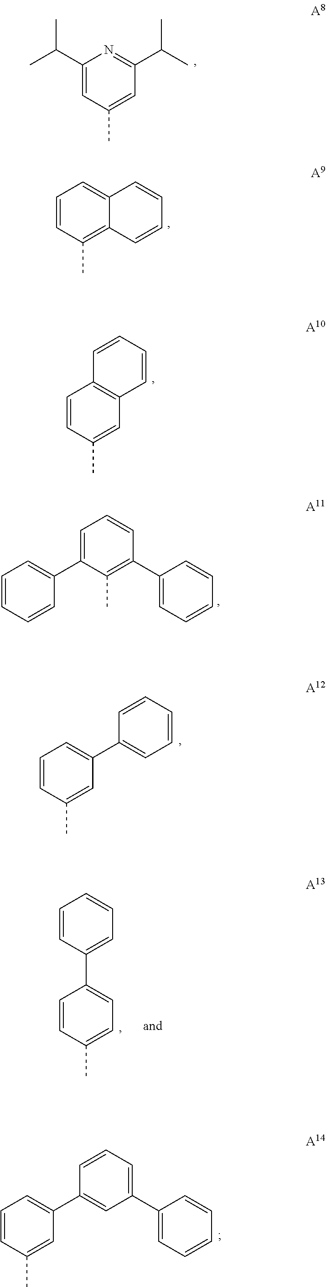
CC(C)C1=CC(C)=CC(C(C)C)=N1.C1=CC(C)=C2C(=C1)C=CC=C2.C1=CC(C)=CC2=C1C=CC=C2.C1=C(C2=CC=CC=C2)C(C)=C(C2=CC=CC=C2)C=C1.C1=CC(C)=CC(C2=CC=CC=C2)=C1.C1=CC(C)=CC=C1C1=CC=CC=C1.C1=CC(C)=CC(C2=CC(C3=CC=CC=C3)=CC=C2)=C1
